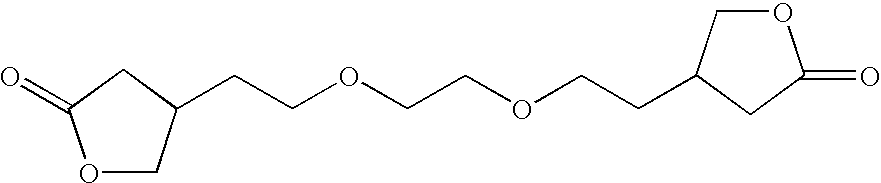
O1CC(CCOCCOCCC2COC(=O)C2)CC1=O
